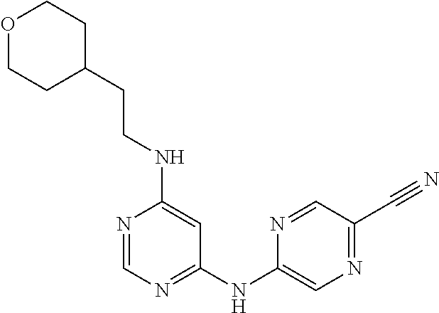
N1=CN=C(NC2=CN=C(C#N)C=N2)C=C1NCCC1CCOCC1
